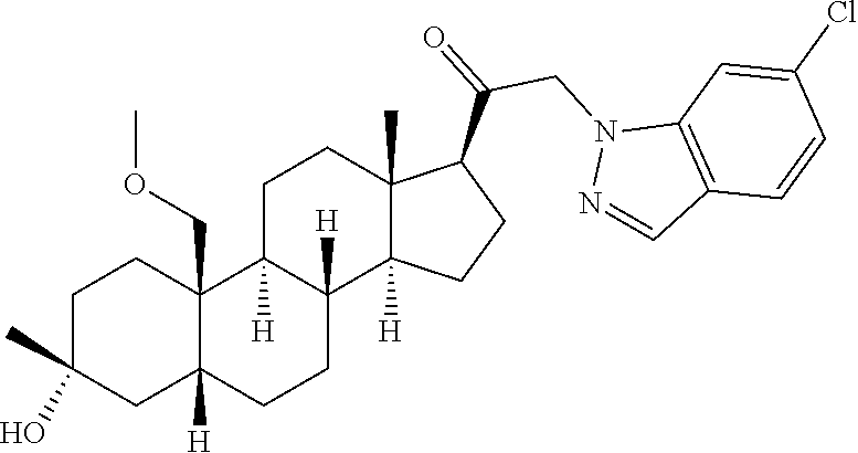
C1C(C)(O)CC2([H])C(COC)(C1)C1([H])C([H])(CC2)C2([H])C(C)(CC1)C(C(=O)CN1N=CC3=C1C=C(Cl)C=C3)CC2
